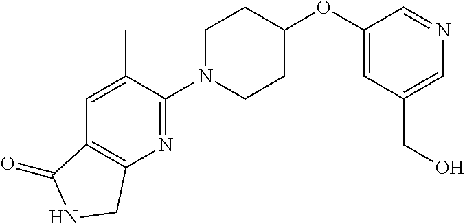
C1(OC2CCN(C3=NC4=C(C=C3C)C(=O)NC4)CC2)=CC(CO)=CN=C1
